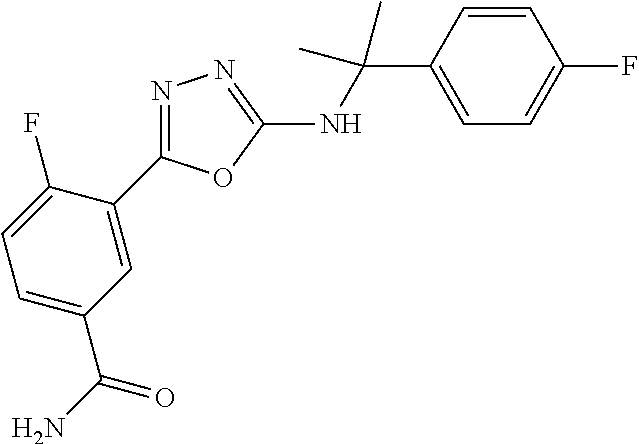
C1(C(NC2=NN=C(C3=CC(C(N)=O)=CC=C3F)O2)(C)C)=CC=C(F)C=C1
